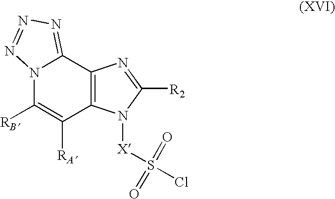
N12C([RB])=C([RA])C3=C(C1=NN=N2)N=C([R2])N3[X]S(=O)(=O)Cl
